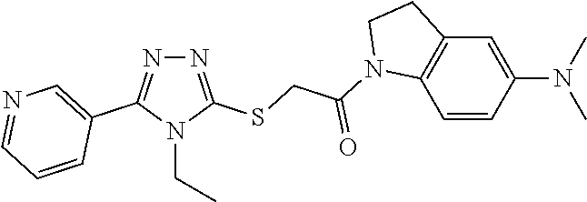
N1=C(SCC(=O)N2C3=C(C=C(N(C)C)C=C3)CC2)N(CC)C(C2=CN=CC=C2)=N1
